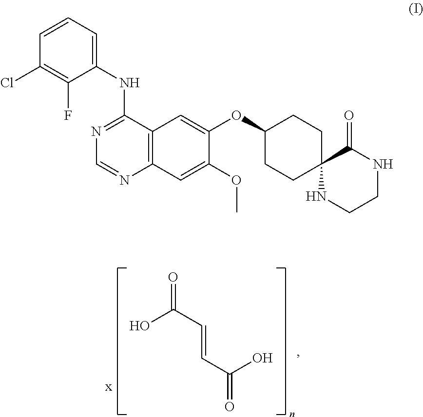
O=C(C=CC(=O)O)O.C1(NC2=NC=NC3=C2C=C(OC2CCC4(CC2)NCCNC4=O)C(OC)=C3)=CC=CC(Cl)=C1F
